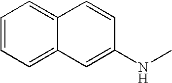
C12=CC=CC=C1C=C(NC)C=C2
